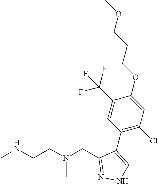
CNCCN(CC1=NNC=C1C1=C(Cl)C=C(OCCCOC)C(C(F)(F)F)=C1)C
